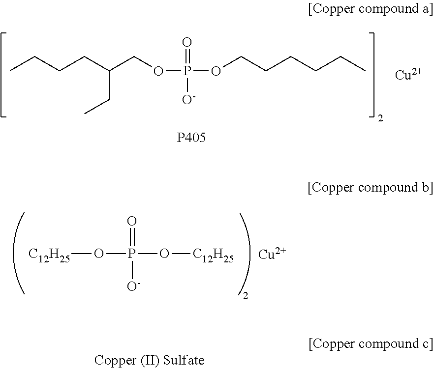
CCCCC(COP(OCCCCCC)(=O)[O-])CC.[P405].[Cu].[C12H25]OP(O[C12H25])(=O)[O-].[Cu]
